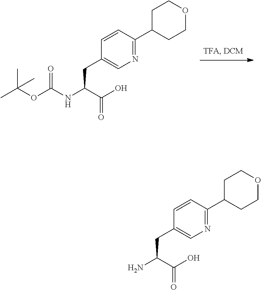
CC(OC(NC(C(O)=O)CC1=CN=C(C2CCOCC2)C=C1)=O)(C)C.NC(C(O)=O)CC1=CN=C(C2CCOCC2)C=C1
